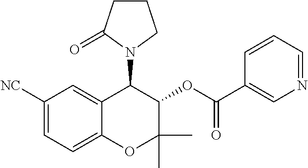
C1CC(=O)N(C2C3=CC([NC])=CC=C3OC(C)(C)C2OC(C2=CN=CC=C2)=O)C1
